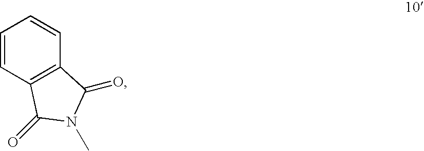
C1=CC2=C(C=C1)C(=O)N(C)C2=O
